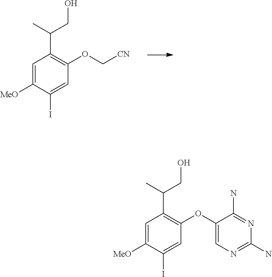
C1=C([MeO])C(I)=CC(OC[CN])=C1C(C)CO.C1=C([MeO])C(I)=CC(OC2=CN=C(N)N=C2N)=C1C(C)CO
